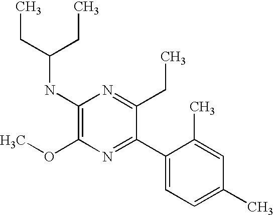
C1(NC(CC)CC)=C(OC)N=C(C2=CC=C(C)C=C2C)C(CC)=N1
